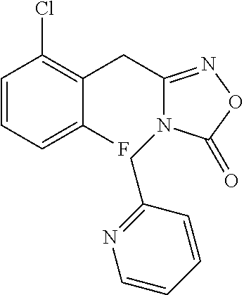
C1=CC=C(F)C(CC2=NOC(=O)N2CC2=NC=CC=C2)=C1Cl
